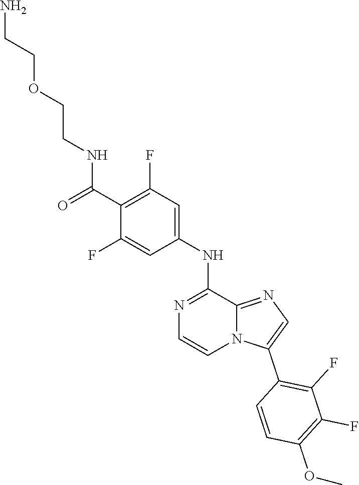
O=C(C1=C(F)C=C(NC2=NC=CN3C2=NC=C3C2=C(F)C(F)=C(OC)C=C2)C=C1F)NCCOCCN
